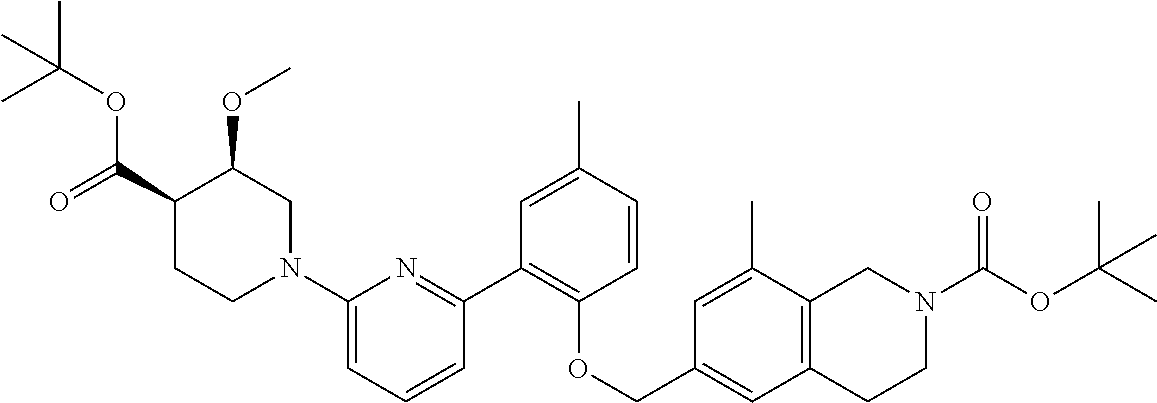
C1(N2CC(OC)C(C(=O)OC(C)(C)C)CC2)=CC=CC(C2=C(OCC3=CC4=C(C(C)=C3)CN(C(=O)OC(C)(C)C)CC4)C=CC(C)=C2)=N1
